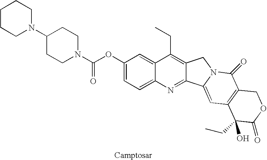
C1CCN(C2CCN(C(OC3=CC=C4C(=C3)C(CC)=C3C(=N4)C4=CC5=C(C(=O)N4C3)COC(=O)C5(CC)O)=O)CC2)CC1
